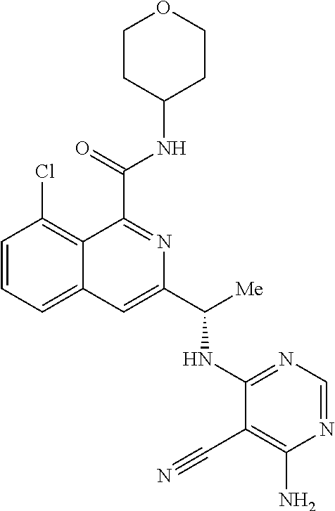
ClC1=C2C(=CC=C1)C=C(C([Me])NC1=NC=NC(N)=C1C#N)N=C2C(=O)NC1CCOCC1
